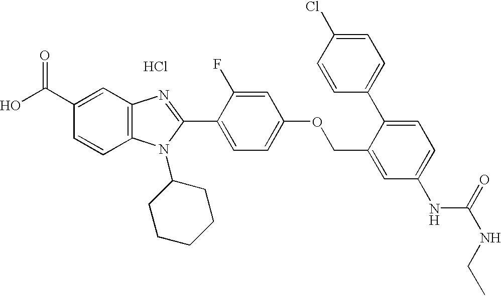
OC(C1=CC2=C(C=C1)N(C1CCCCC1)C(C1=CC=C(OCC3=CC(NC(NCC)=O)=CC=C3C3=CC=C(Cl)C=C3)C=C1F)=N2)=O.Cl
